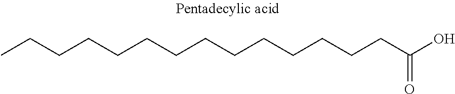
CCCCCCCCCCCCCCC(O)=O
